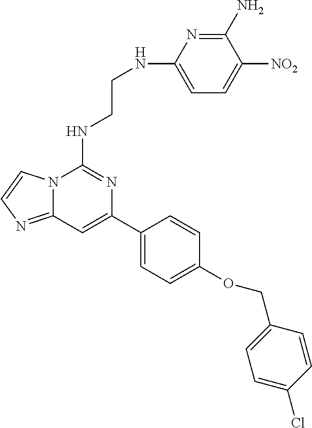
C12=NC=CN1C(NCCNC1=CC=C([NO2])C(N)=N1)=NC(C1=CC=C(OCC3=CC=C(Cl)C=C3)C=C1)=C2
